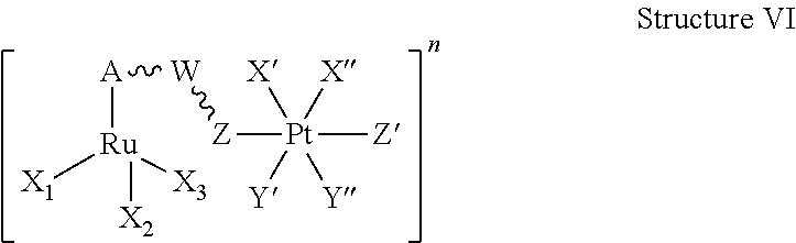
[A]([Ru]([X3])([X1])[X2])[W][Z][Pt]([Z])([X])([X])([Y])[Y]
